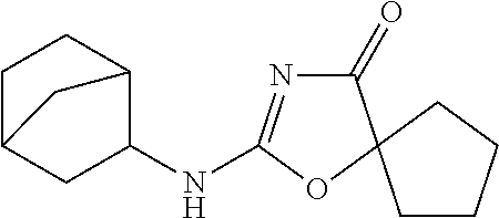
C1(=O)N=C(NC2C3CCC(C2)C3)OC12CCCC2
